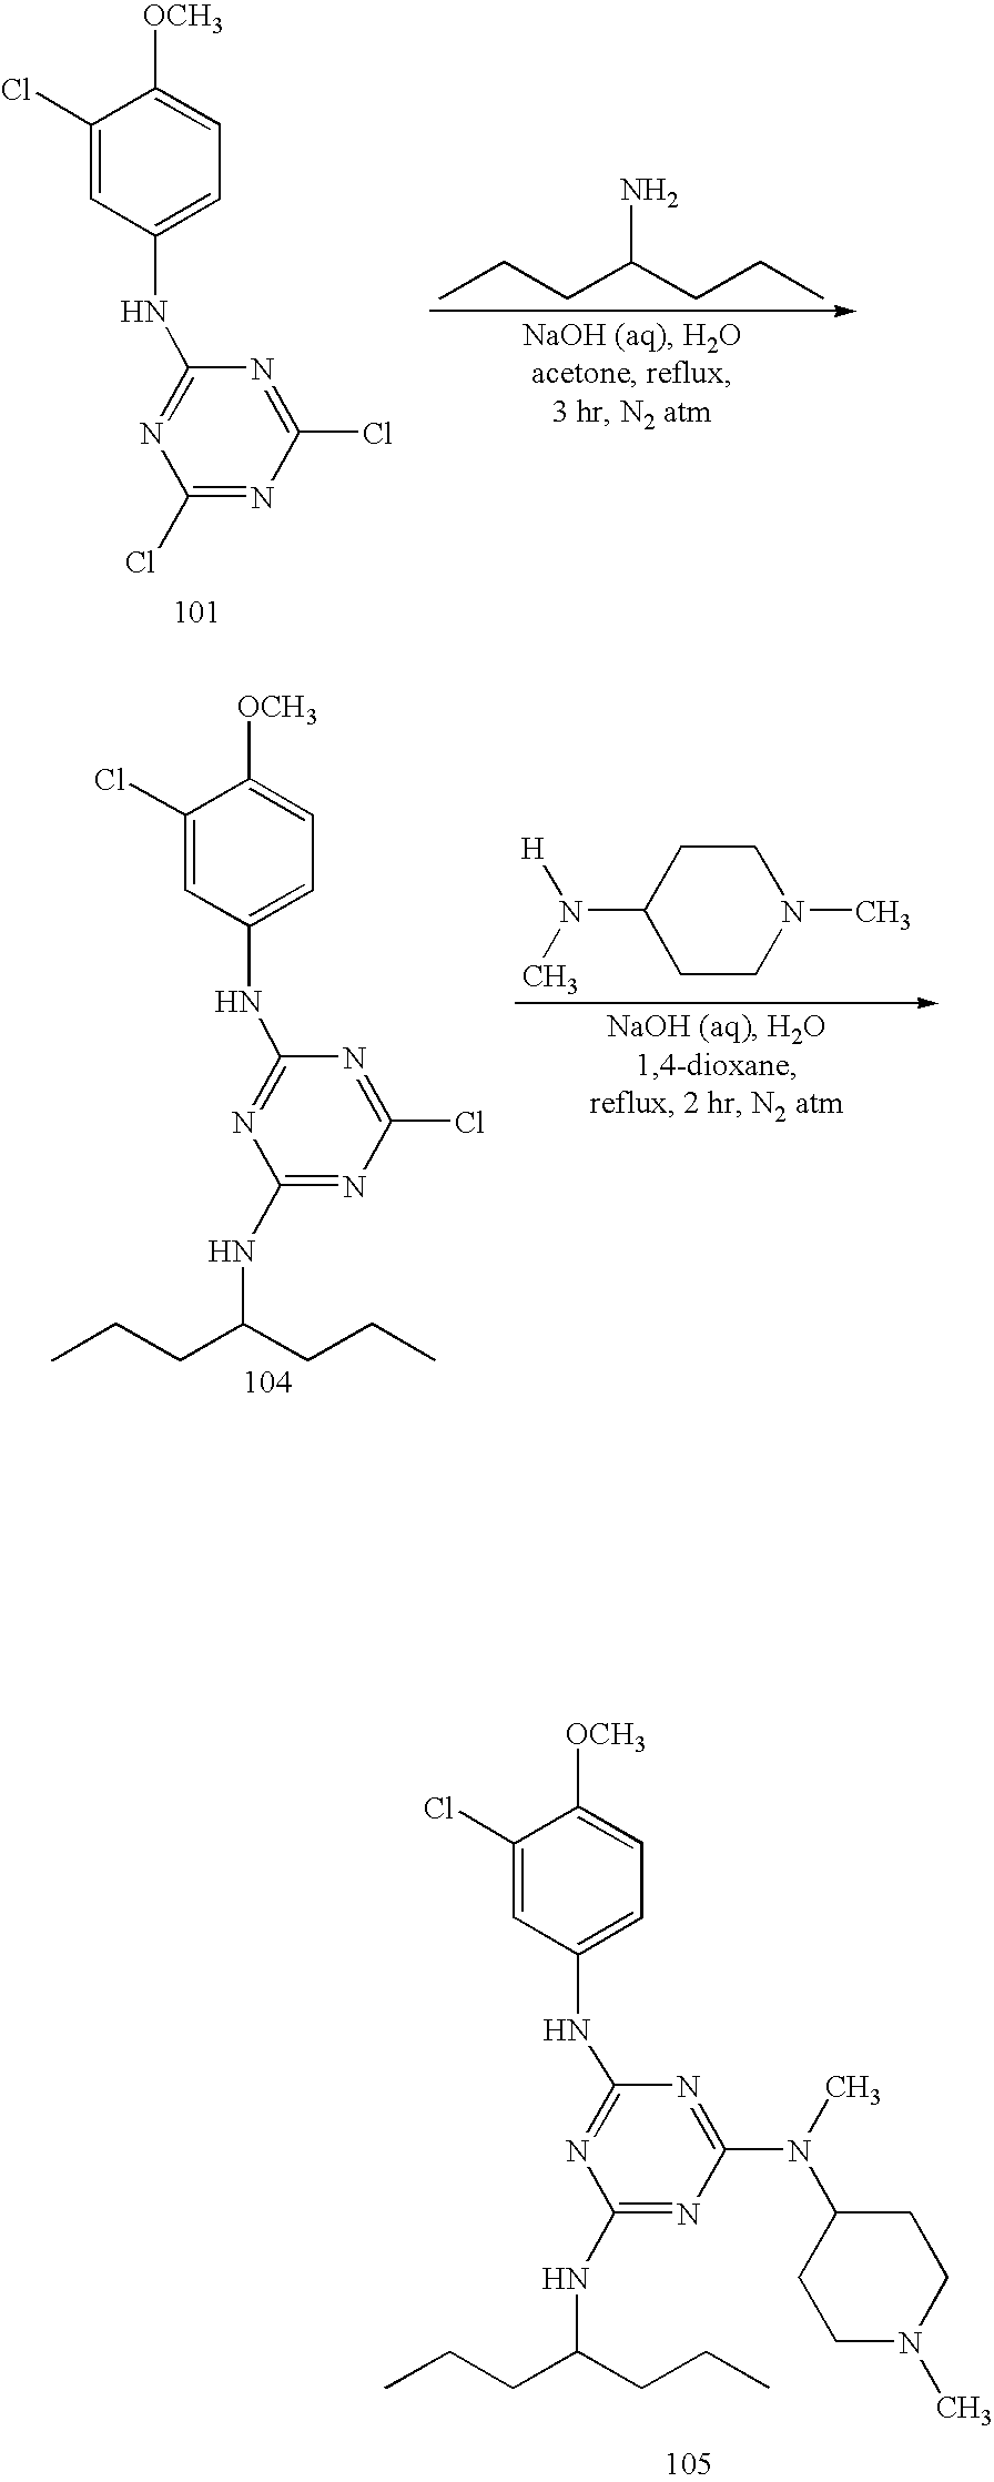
C1CN(C)CCC1N([H])C.C1(Cl)=CC(NC2=NC(NC(CCC)CCC)=NC(Cl)=N2)=CC=C1[OCH3].C1(Cl)=CC(NC2=NC(NC(CCC)CCC)=NC(N(C)C3CCN(C)CC3)=N2)=CC=C1[OCH3].CCCC(CCC)N.C1(Cl)=CC(NC2=NC(Cl)=NC(Cl)=N2)=CC=C1[OCH3]
